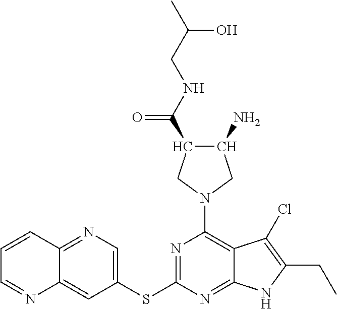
N1=C(SC2=CN=C3C(=C2)N=CC=C3)N=C2C(=C1N1CC(N)C(C(=O)NCC(C)O)C1)C(Cl)=C(CC)N2
